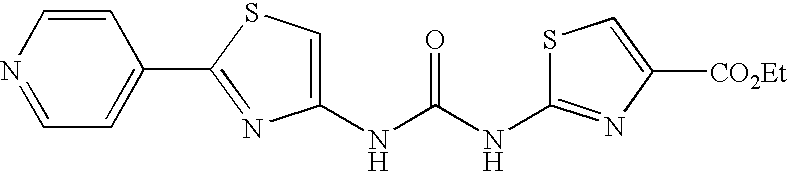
N(C(NC1=NC([CO2Et])=CS1)=O)C1=CSC(C2=CC=NC=C2)=N1
